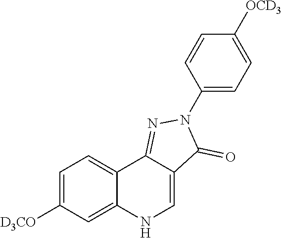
N1=C2C(=CNC3=CC([D3CO])=CC=C23)C(=O)N1C1=CC=C([OCD3])C=C1
